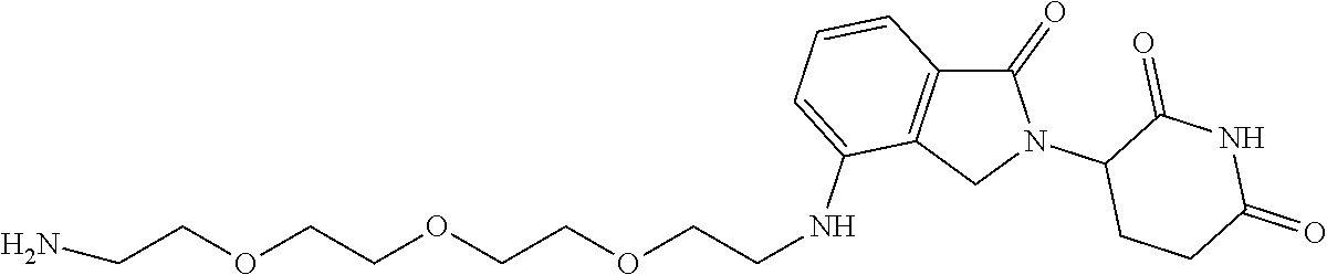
C1(=O)C2=C(CN1C1CCC(=O)NC1=O)C(NCCOCCOCCOCCN)=CC=C2
